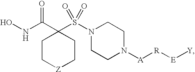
C1C[Z]CCC1(C(NO)=O)S(N1CCN([A][R][E][Y])CC1)(=O)=O
